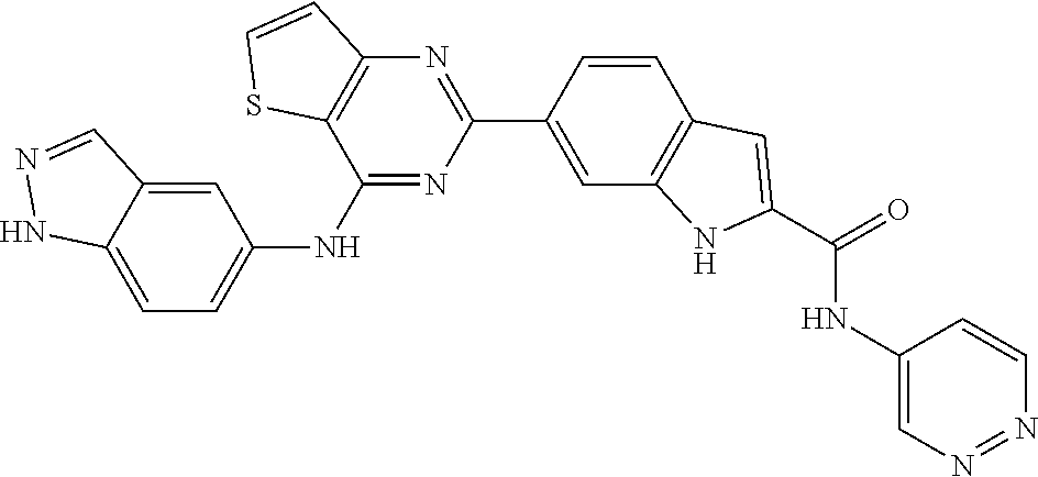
C1(C2=CC3=C(C=C2)C=C(C(NC2=CN=NC=C2)=O)N3)=NC2=C(C(NC3=CC=C4NN=CC4=C3)=N1)SC=C2
